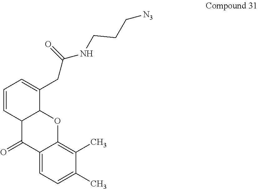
C1=CC2C(C(CC(NCCC[N3])=O)=C1)OC1=C(C)C(C)=CC=C1C2=O
